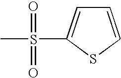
CS(=O)(=O)C1=CC=CS1
